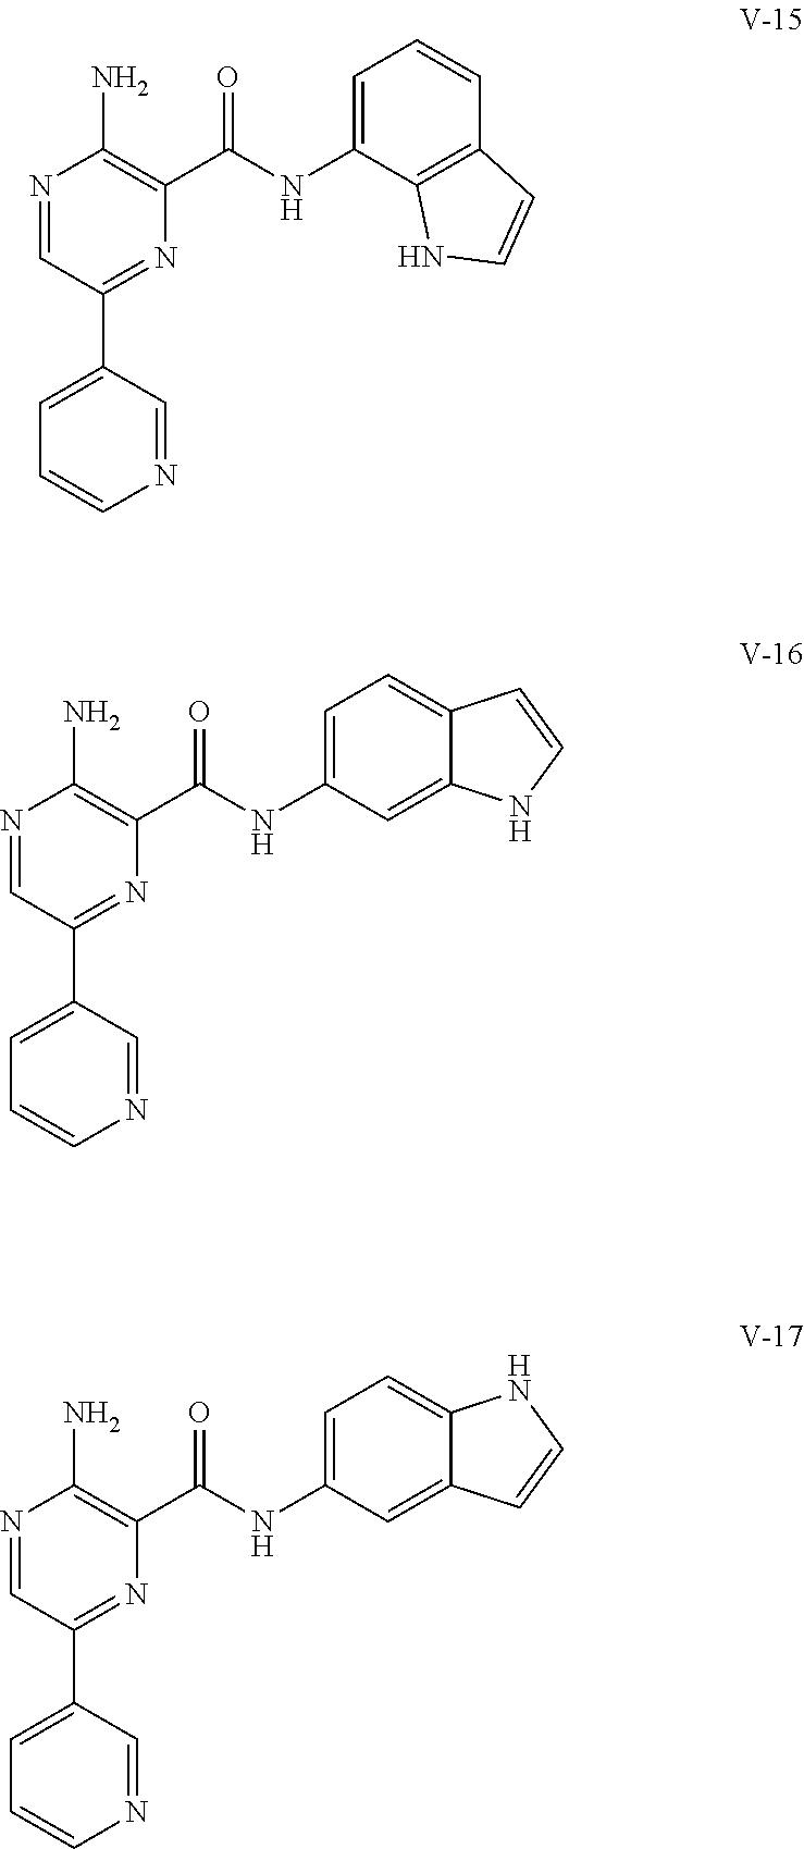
N1=CC(C2=CC=CN=C2)=NC(C(NC2=CC=CC3=C2NC=C3)=O)=C1N.N1=CC(C2=CC=CN=C2)=NC(C(NC2=CC=C3C(=C2)NC=C3)=O)=C1N.N1=CC(C2=CC=CN=C2)=NC(C(NC2=CC=C3C(=C2)C=CN3)=O)=C1N
